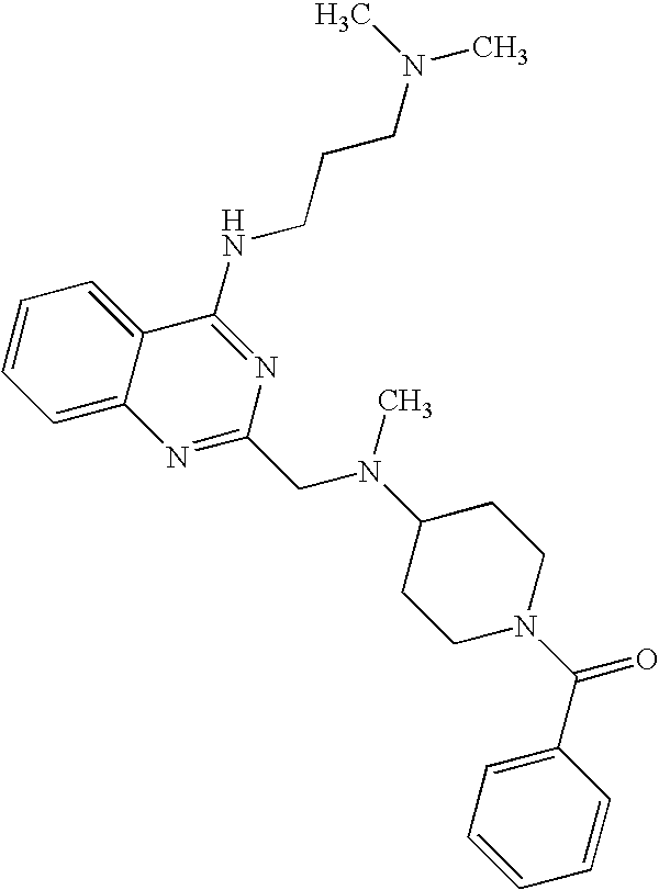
C1=C2C(=CC=C1)C(NCCCN(C)C)=NC(CN(C)C1CCN(C(C3=CC=CC=C3)=O)CC1)=N2
